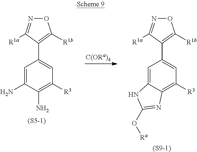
[(S5-1)].C1=C(N)C(N)=C([R3])C=C1C1=C([R1b])ON=C1[R1a].[(S9-1)].C1=C2C(=C([R3])C=C1C1=C([R1b])ON=C1[R1a])N=C(O[Ra])N2
